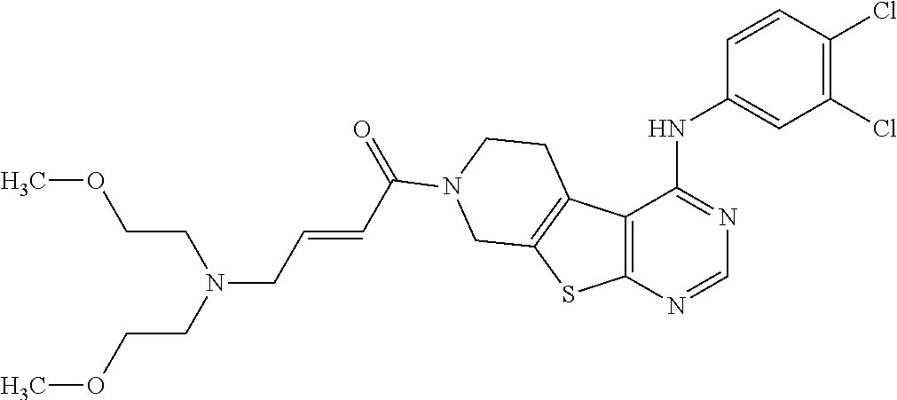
C12=C(N=CN=C1NC1=CC(Cl)=C(Cl)C=C1)SC1=C2CCN(C(=O)C=CCN(CCOC)CCOC)C1
